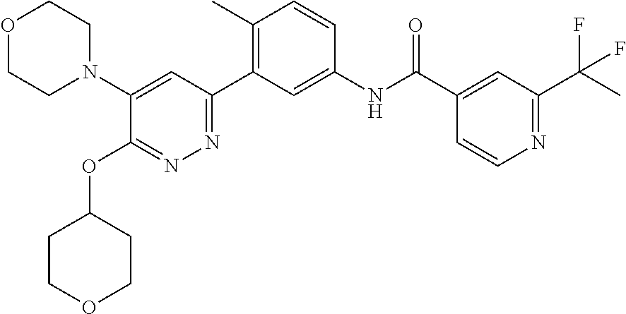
C1(N2CCOCC2)=CC(C2=C(C)C=CC(NC(C3=CC(C(C)(F)F)=NC=C3)=O)=C2)=NN=C1OC1CCOCC1
